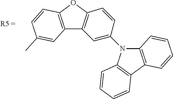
C12=C(OC3=C1C=C(N1C4=C(C5=C1C=CC=C5)C=CC=C4)C=C3)C=CC(C)=C2
